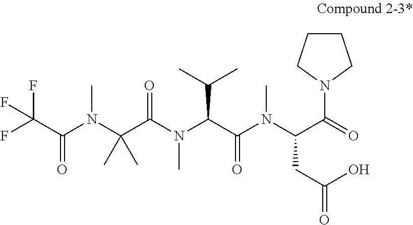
C(C(N(C(C(N(C(C(N(C(C(N1CCCC1)=O)CC(O)=O)C)=O)C(C)C)C)=O)(C)C)C)=O)(F)(F)F
